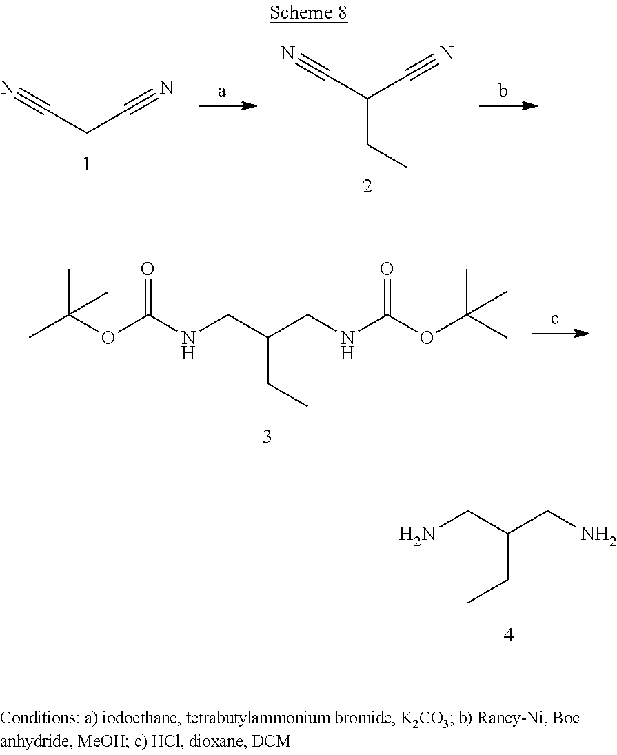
C(CC#N)#N.C(C(C#N)CC)#N.CC(OC(NCC(CNC(OC(C)(C)C)=O)CC)=O)(C)C.NCC(CN)CC
